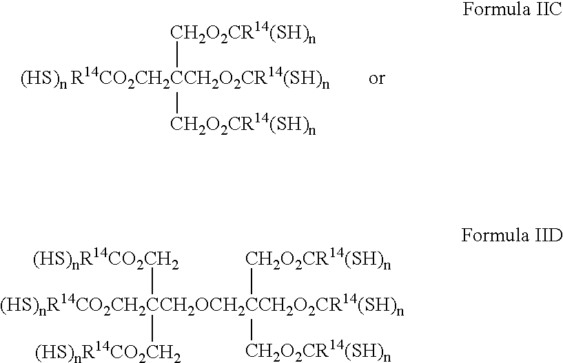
[(HS)n R14CO2CH2CCH2O2CR14(SH)n]([CH2O2CR14(SH)n])[CH2O2CR14(SH)n].[(HS)nR14CO2CH2CCH2OCH2CCH2O2CR14(SH)n]([CH2O2CR14(SH)n])[CH2O2CR14(SH)n]
